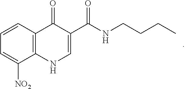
C1=CC2=C(C([NO2])=C1)NC=C(C(NCCCC)=O)C2=O
